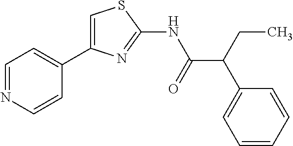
C1=NC=CC(C2=CSC(NC(C(CC)C3=CC=CC=C3)=O)=N2)=C1
